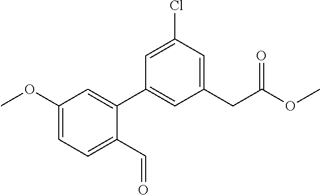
C1=C(Cl)C=C(CC(OC)=O)C=C1C1=CC(OC)=CC=C1C=O
